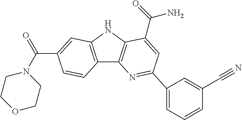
C12=C(NC3=C1N=C(C1=CC=CC(C#N)=C1)C=C3C(=O)N)C=C(C(N1CCOCC1)=O)C=C2
